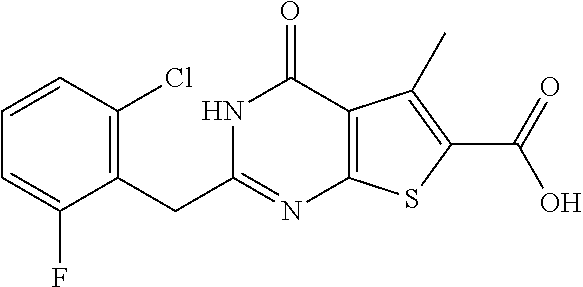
C1(CC2=NC3=C(C(=O)N2)C(C)=C(C(O)=O)S3)=C(Cl)C=CC=C1F
